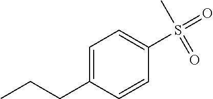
C1=C(CCC)C=CC(S(=O)(=O)C)=C1
